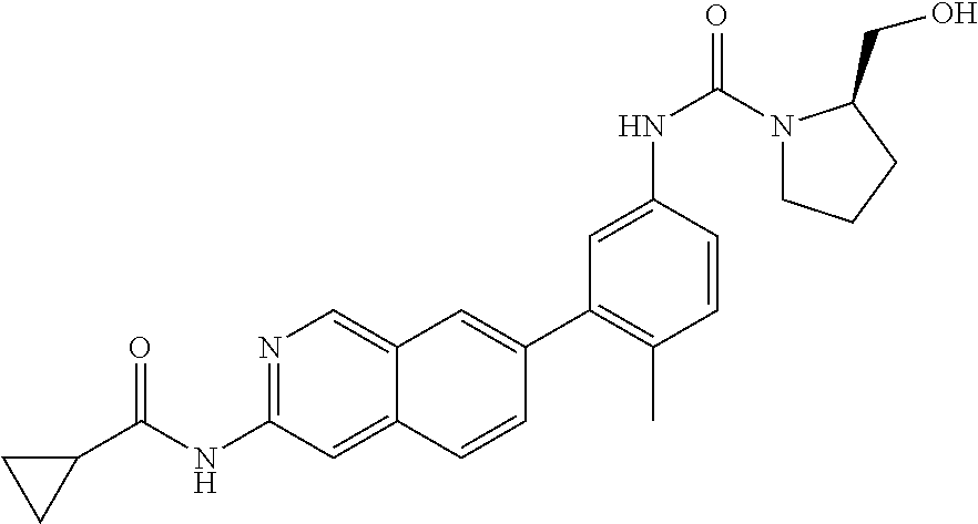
C1(C2=C(C)C=CC(NC(=O)N3CCCC3CO)=C2)=CC2=CN=C(NC(=O)C3CC3)C=C2C=C1
